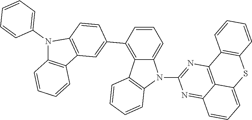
C1=CC=C2C(=C1C1=CC3=C(N(C4=CC=CC=C4)C4=C3C=CC=C4)C=C1)C1=C(N2C2=NC3=C4C(=N2)C=CC=C4SC2=C3C=CC=C2)C=CC=C1
